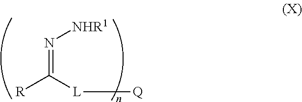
[R]C([L][Q])=N[NHR1]
